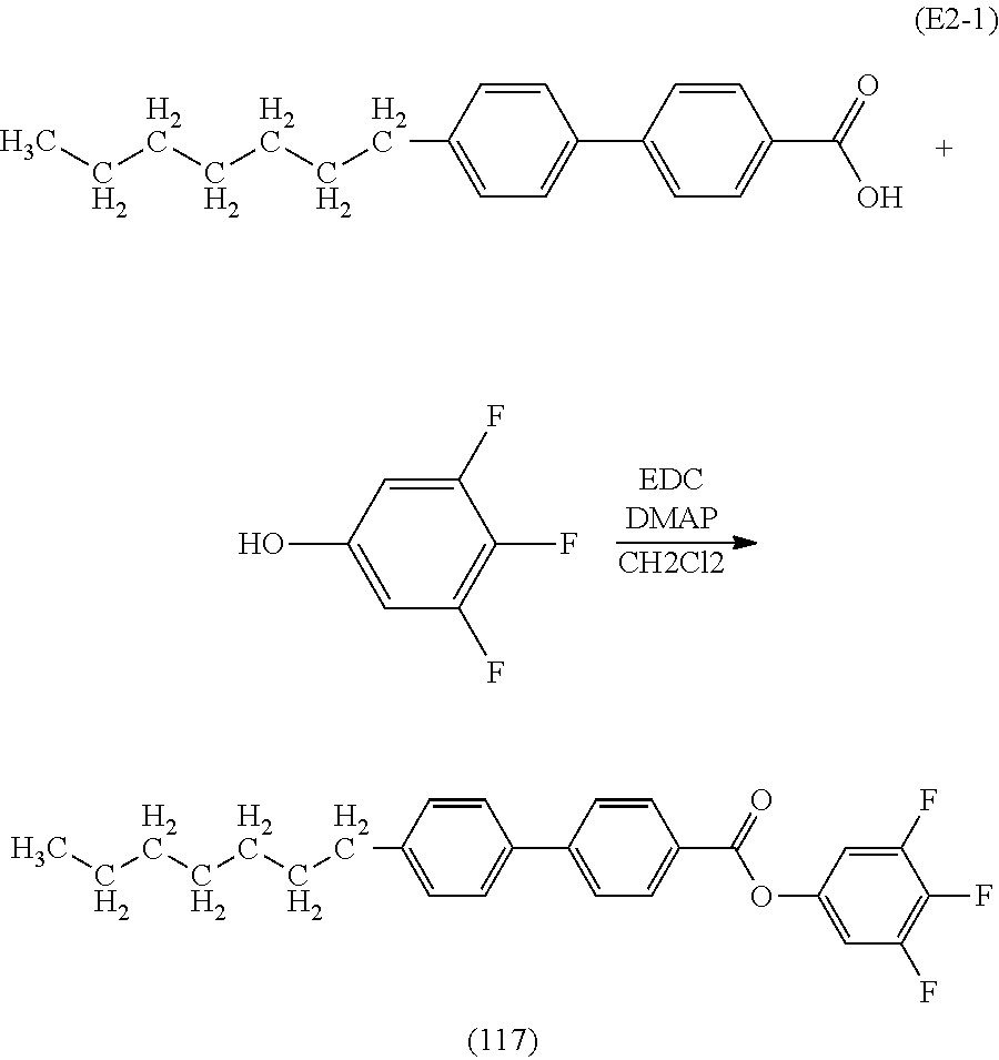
C1(F)=CC(O)=CC(F)=C1F.[CH2Cl2].C1(F)=CC(OC(C2=CC=C(C3=CC=C(CCCCCCC)C=C3)C=C2)=O)=CC(F)=C1F.C(CCCCCC)C1=CC=C(C2=CC=C(C(=O)O)C=C2)C=C1
